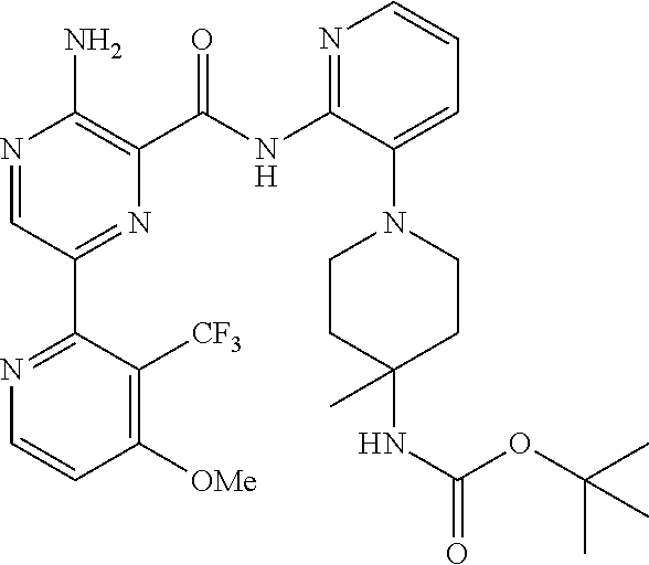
N1=CC(C2=NC=CC([OMe])=C2[CF3])=NC(C(NC2=NC=CC=C2N2CCC(NC(=O)OC(C)(C)C)(C)CC2)=O)=C1N
